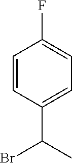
C1=CC(C(C)Br)=CC=C1F
